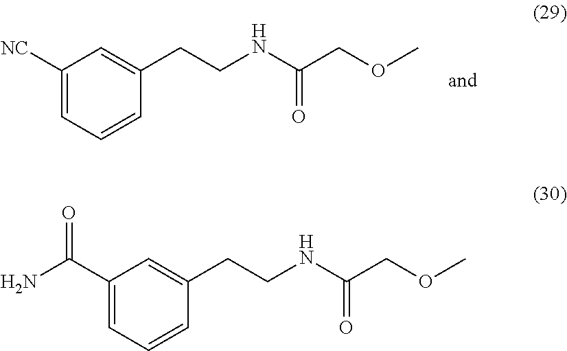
C1([NC])=CC=CC(CCNC(COC)=O)=C1.C1(C(N)=O)=CC=CC(CCNC(COC)=O)=C1
